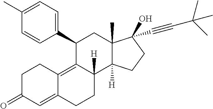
CC1=CC=C(C2C3=C4C(=CC(=O)CC4)CCC3([H])C3([H])C(C)(C2)C(O)(C#CC(C)(C)C)CC3)C=C1
